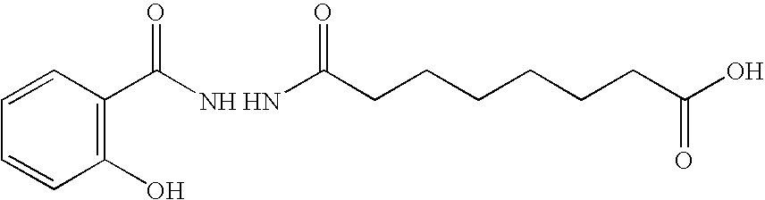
C1=CC(O)=C(C([NH HN]C(CCCCCCC(O)=O)=O)=O)C=C1
